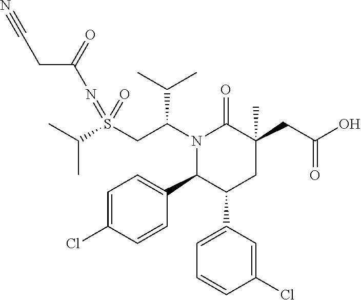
S(CC(N1C(=O)C(CC(=O)O)(C)CC(C2=CC=CC(Cl)=C2)C1C1=CC=C(Cl)C=C1)C(C)C)(=NC(CC#N)=O)(=O)C(C)C
